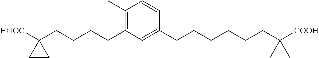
C1(C)=C(CCCCC2([HOOC])CC2)C=C(CCCCCCC([COOH])(C)C)C=C1
